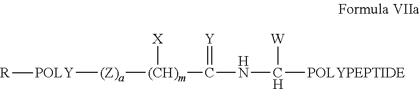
[POLY]([(Z)a][(CH)m]([X])C(=[Y])NC([W])[POLYPEPTIDE])[R]
